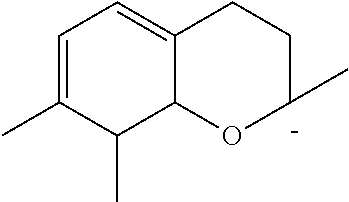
C1=C(C)C(C)C2C(=C1)CC[C-](C)O2
